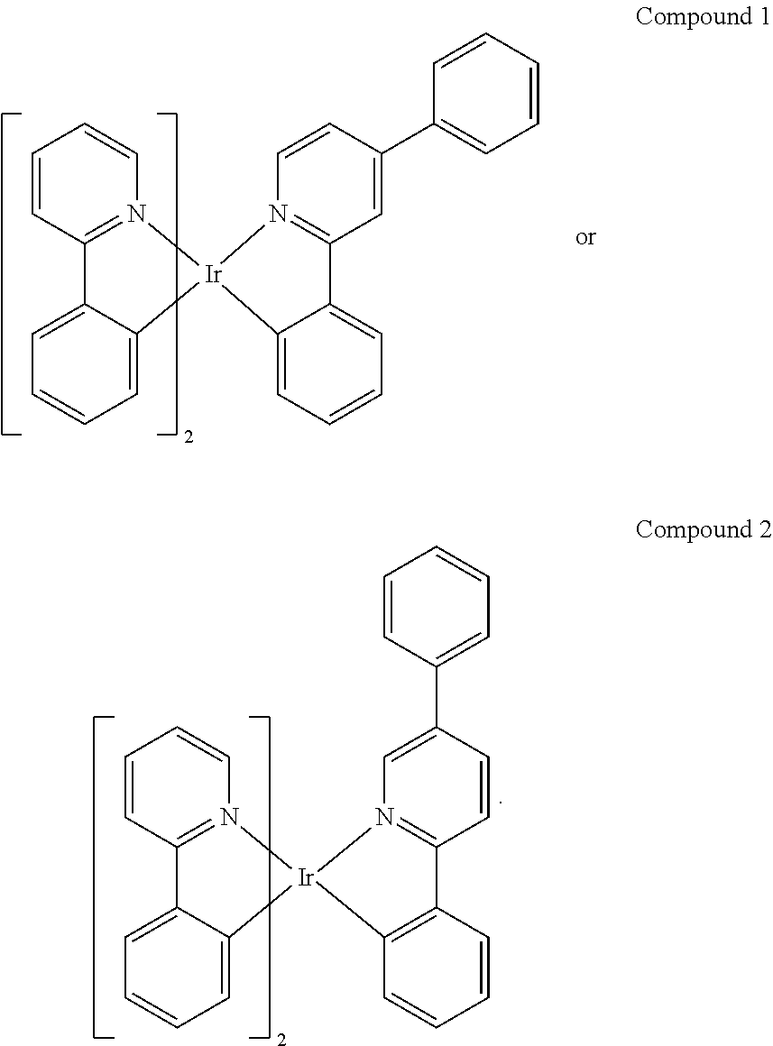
C1=CC2=N(C=C1)[Ir]1(C3=CC=CC=C23)N2=C(C=C(C3=CC=CC=C3)C=C2)C2=CC=CC=C21.C1=CC2=N(C=C1)[Ir]1(C3=CC=CC=C23)N2=C(C=CC(C3=CC=CC=C3)=C2)C2=C1C=CC=C2
